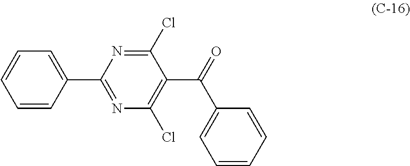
C1=C(C2=NC(Cl)=C(C(=O)C3=CC=CC=C3)C(Cl)=N2)C=CC=C1
